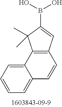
C1(B(O)O)=CC2=C(C1(C)C)C1=CC=CC=C1C=C2
